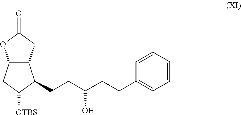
C12C(C(CCC(CCC3=CC=CC=C3)O)C([OTBS])C1)CC(=O)O2
